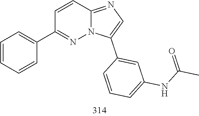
C1(C2=CC(NC(=O)C)=CC=C2)=CN=C2C=CC(C3=CC=CC=C3)=NN12
